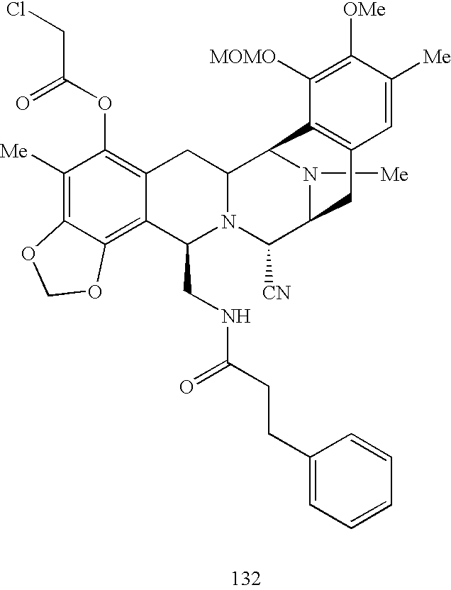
C1([Me])=C2C(=C3C(=C1OC(CCl)=O)CC1N(C3CNC(=O)CCC3=CC=CC=C3)C([CN])C3N([Me])C1C1=C(C3)C=C([Me])C([OMe])=C1[MOMO])OCO2
